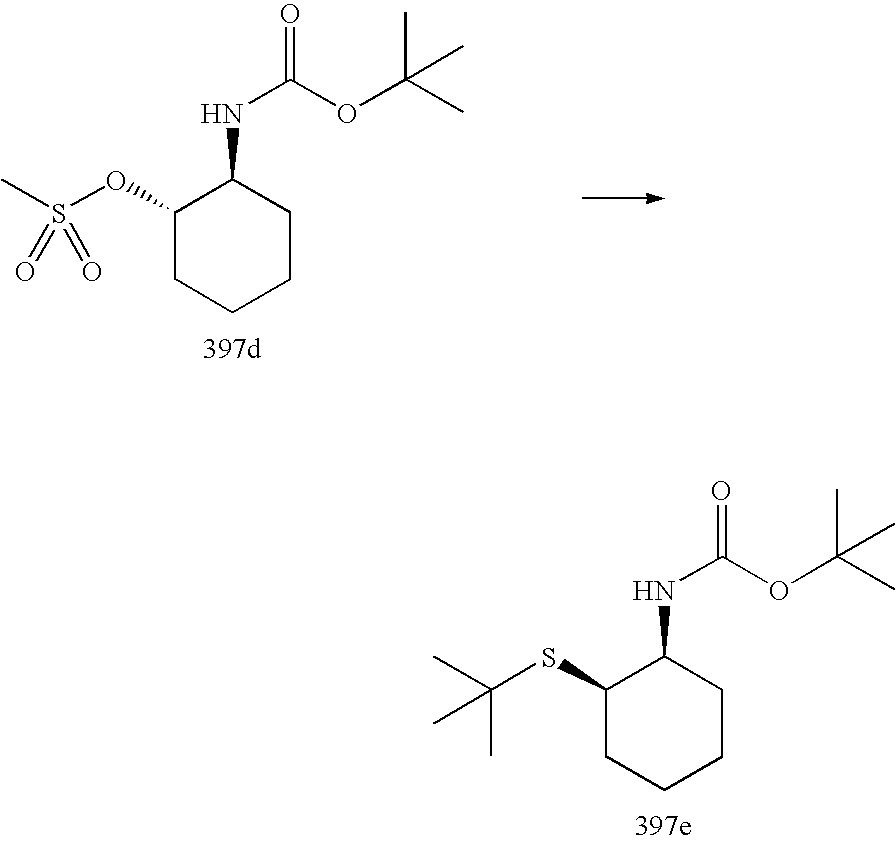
C1(SC(C)(C)C)CCCCC1NC(OC(C)(C)C)=O.C1(OS(C)(=O)=O)CCCCC1NC(OC(C)(C)C)=O
